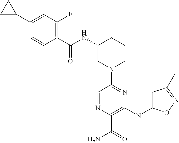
N1(C2=NC(NC3=CC(C)=NO3)=C(C(=O)N)N=C2)CCCC(NC(=O)C2=C(F)C=C(C3CC3)C=C2)C1
